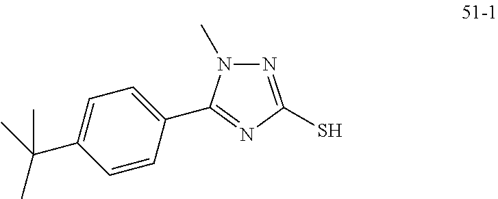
N1=C(S)N=C(C2=CC=C(C(C)(C)C)C=C2)N1C
